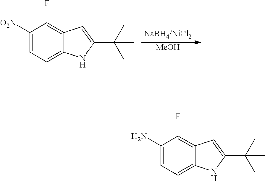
[MeOH].C1([O2N])=CC=C2C(=C1F)C=C(C(C)(C)C)N2.C1(N)=CC=C2C(=C1F)C=C(C(C)(C)C)N2
